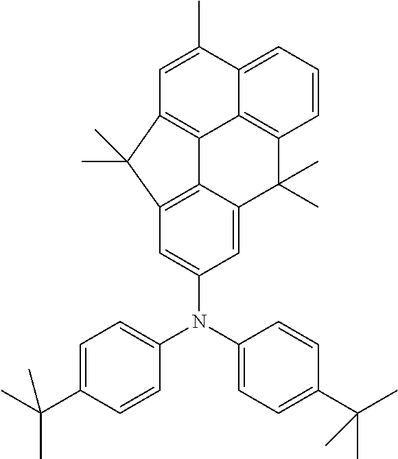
C1=C(C(C)(C)C)C=CC(N(C2=CC=C(C(C)(C)C)C=C2)C2=CC3=C4C(=C2)C(C)(C)C2=C5C4=C(C=C(C)C5=CC=C2)C3(C)C)=C1
